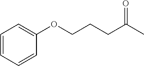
C(C(C)=O)CCOC1=CC=CC=C1
